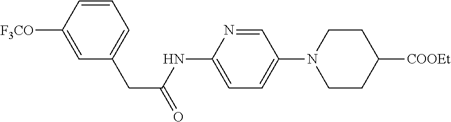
C1=C(NC(CC2=CC=CC([F3CO])=C2)=O)N=CC(N2CCC([COOEt])CC2)=C1
